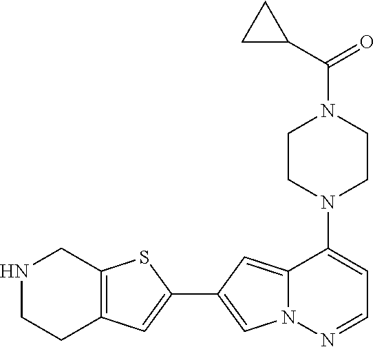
C1CN(C2=CC=NN3C2=CC(C2=CC4=C(S2)CNCC4)=C3)CCN1C(C1CC1)=O
